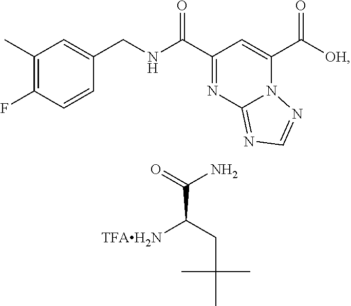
C1(C)=C(F)C=CC(CNC(C2=NC3=NC=NN3C(C([OH])=O)=C2)=O)=C1.[TFAH2N]C(CC(C)(C)C)C(=O)N
